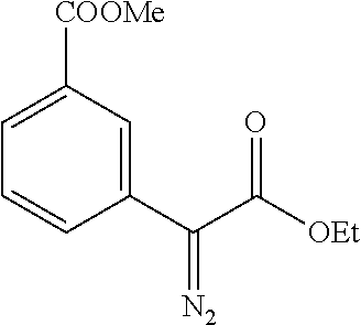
C1(C(C([OEt])=O)=[N2])=CC([COOMe])=CC=C1
